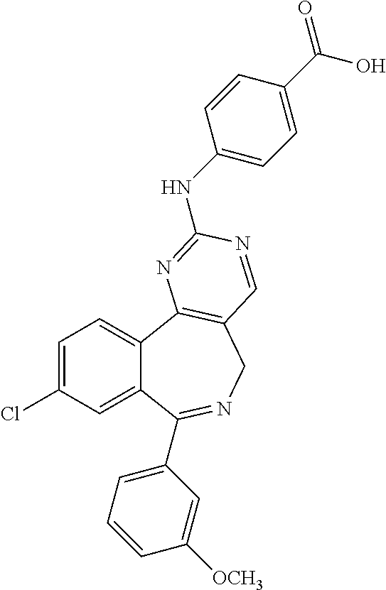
C1=C(Cl)C=C2C(=C1)C1=C(CN=C2C2=CC=CC([OCH3])=C2)C=NC(NC2=CC=C(C(=O)O)C=C2)=N1
